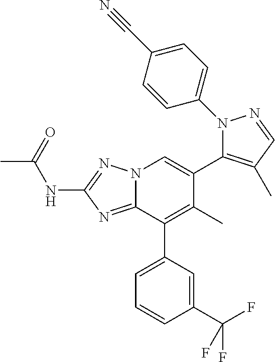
CC(NC1=NN2C(=N1)C(C1=CC=CC(C(F)(F)F)=C1)=C(C)C(C1=C(C)C=NN1C1=CC=C(C#N)C=C1)=C2)=O
